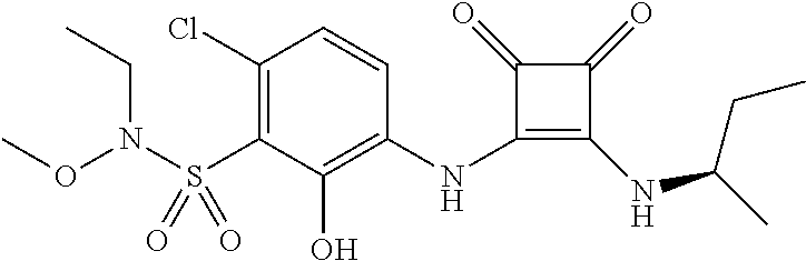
C1(Cl)=C(S(=O)(=O)N(OC)CC)C(O)=C(NC2=C(NC(CC)C)C(=O)C2=O)C=C1
